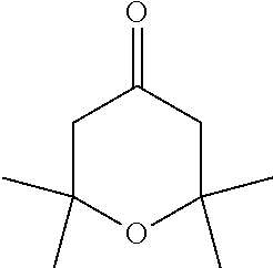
C1C(C)(C)OC(C)(C)CC1=O
